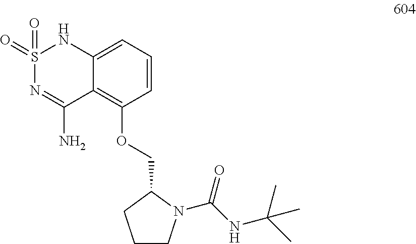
S1(=O)(=O)N=C(N)C2=C(OCC3CCCN3C(NC(C)(C)C)=O)C=CC=C2N1
